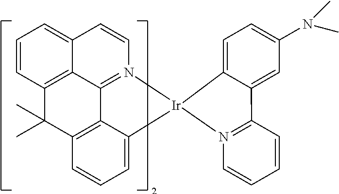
C1=CC2=CC=CC3=C2C2=N1[Ir]1(C4=CC=CC(=C24)C3(C)C)C2=CC=C(N(C)C)C=C2C2=N1C=CC=C2
